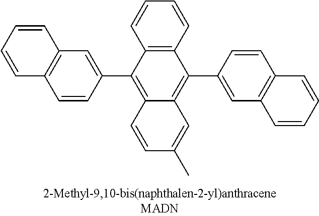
C1(C2=C3C(=C(C4=CC5=C(C=C4)C=CC=C5)C4=C2C=CC=C4)C=C(C)C=C3)=CC2=C(C=C1)C=CC=C2
